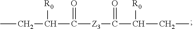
CCC(C(=O)[Z3]C(=O)C(CC)[R0])[R0]
